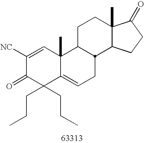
C1([NC])=CC2(C)C(=CCC3C2CCC2(C)C3CCC2=O)C(CCC)(CCC)C1=O
